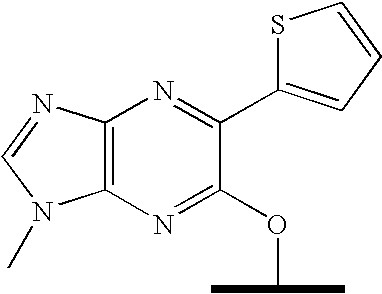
C12=C(N=C(C3=CC=CS3)C(OC(C)C)=N1)N=CN2C
